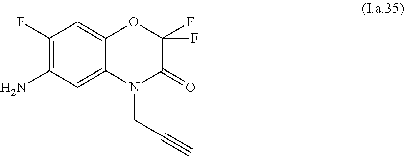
C1(F)=C(N)C=C2C(=C1)OC(F)(F)C(=O)N2CC#C
